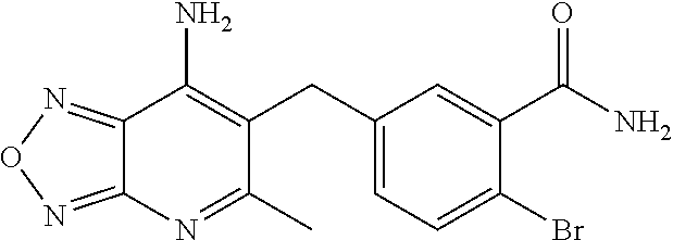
C1(C)=NC2=NON=C2C(N)=C1CC1=CC=C(Br)C(C(N)=O)=C1
